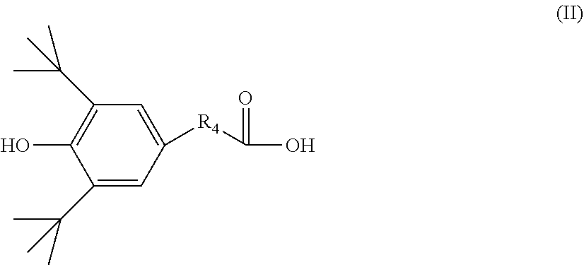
C1(C(C)(C)C)=CC([R4]C(O)=O)=CC(C(C)(C)C)=C1O
